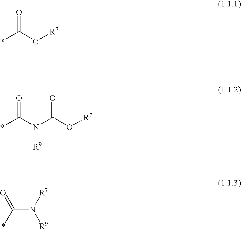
*C(O[R7])=O.*C(N(C(O[R7])=O)[R9])=O.C(N([R7])[R9])(*)=O
